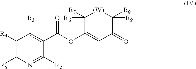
C1([R4])=C([R5])N=C([R2])C(C(=O)OC2=CC(=O)C([R8])([R9])[(W)]C2([R7])[R6])=C1[R3]
